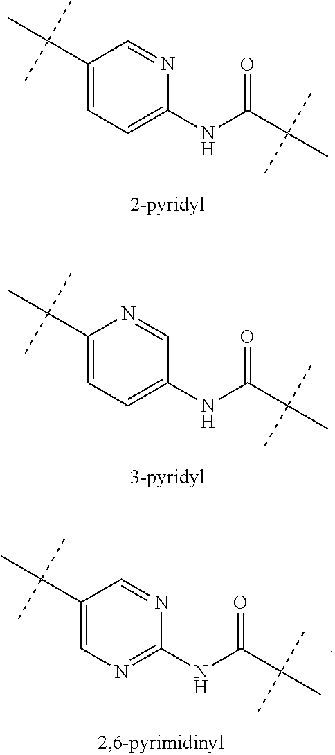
C1(C(C)(C)C)=CC=C(NC(=O)C(C)(C)C)N=C1.C1(C(C)(C)C)=CC=C(NC(=O)C(C)(C)C)C=N1.C1(C(C)(C)C)=CN=C(NC(=O)C(C)(C)C)N=C1
